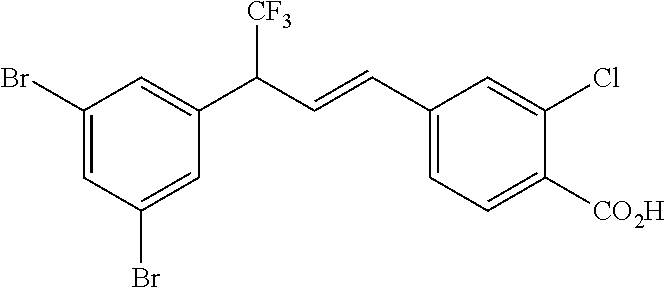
C1(Br)=CC(Br)=CC(C(C=CC2=CC=C([CO2H])C(Cl)=C2)[CF3])=C1
